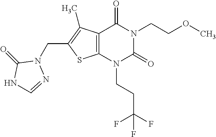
C12=C(N(CCC(F)(F)F)C(=O)N(CCOC)C1=O)SC(CN1C(=O)NC=N1)=C2C
